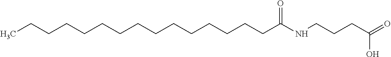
C(CCCCC(NCCCC(O)=O)=O)CCCCCCCCCC
